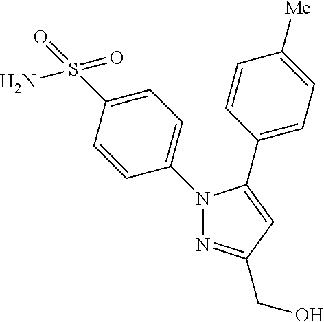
C1=C(N2N=C(CO)C=C2C2=CC=C([Me])C=C2)C=CC(S(N)(=O)=O)=C1
